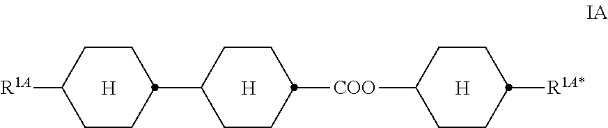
C1CC([R1A])CCC1C1CCC([COO]C2CCC([R1A*])CC2)CC1.[H].[H].[H]
